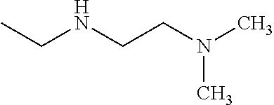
C(NCCN(C)C)C
